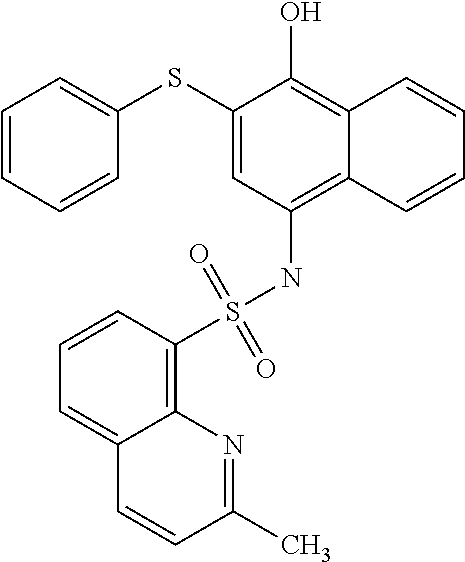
C1(SC2=CC=CC=C2)=CC(NS(C2=C3C(=CC=C2)C=CC(C)=N3)(=O)=O)=C2C(=C1O)C=CC=C2
